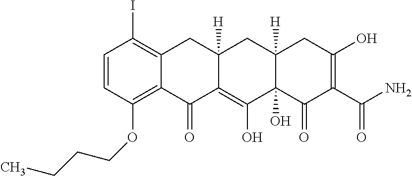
C1=CC(OCCCC)=C2C(=C1I)CC1([H])C(=C(O)C3(O)C([H])(C1)CC(O)=C(C(N)=O)C3=O)C2=O
